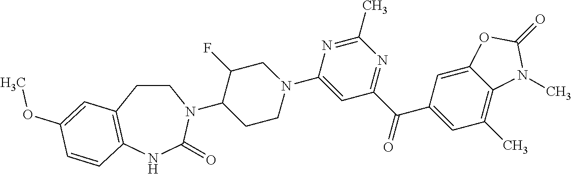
N1(C2=CC(C(C3=CC(C)=C4C(=C3)OC(=O)N4C)=O)=NC(C)=N2)CC(F)C(N2CCC3=C(NC2=O)C=CC(OC)=C3)CC1
